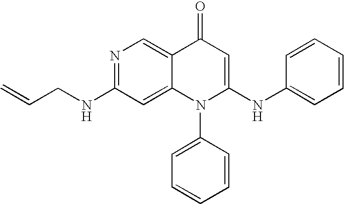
C=CCNC1=NC=C2C(=C1)N(C1=CC=CC=C1)C(NC1=CC=CC=C1)=CC2=O
